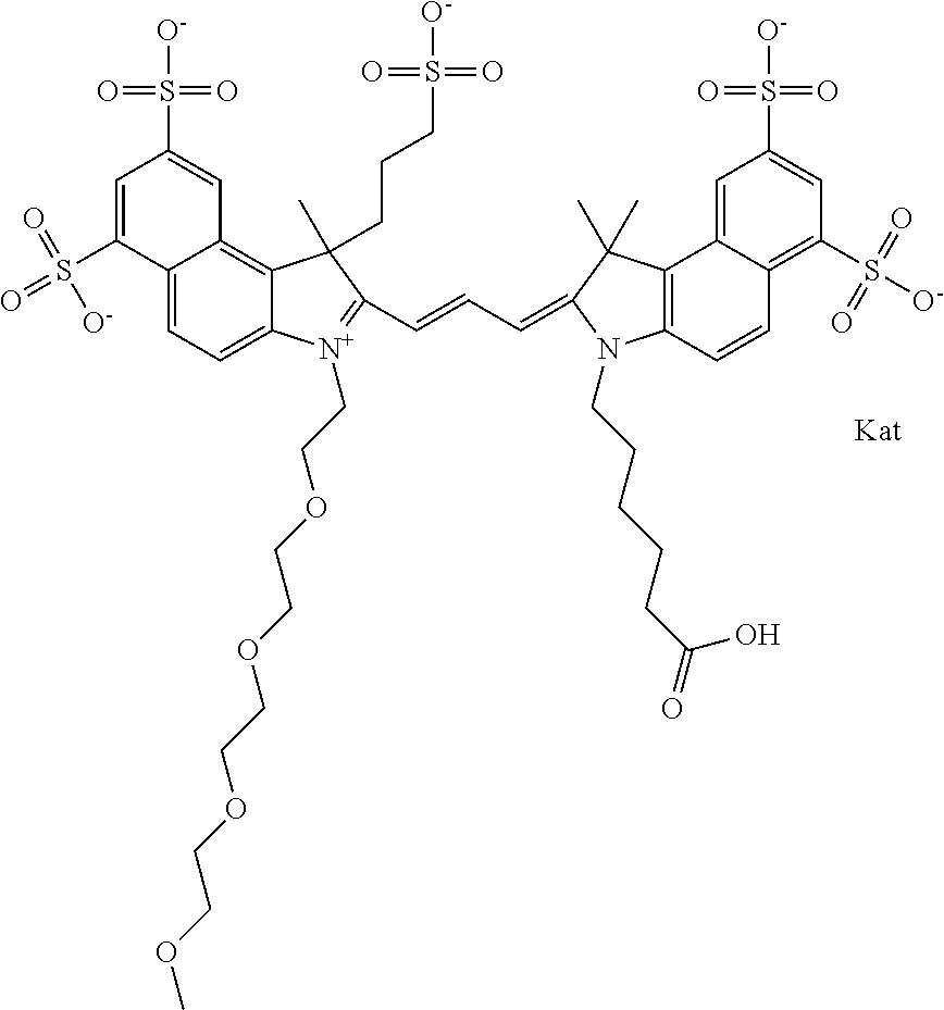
C12=CC=C3C(=C1C=C(S([O-])(=O)=O)C=C2S(=O)(=O)[O-])C(CCCS([O-])(=O)=O)(C)C(C=CC=C1C(C)(C)C2=C(C=CC4=C(S([O-])(=O)=O)C=C(S([O-])(=O)=O)C=C42)N1CCCCCC(=O)O)=[N+]3CCOCCOCCOCCOC
